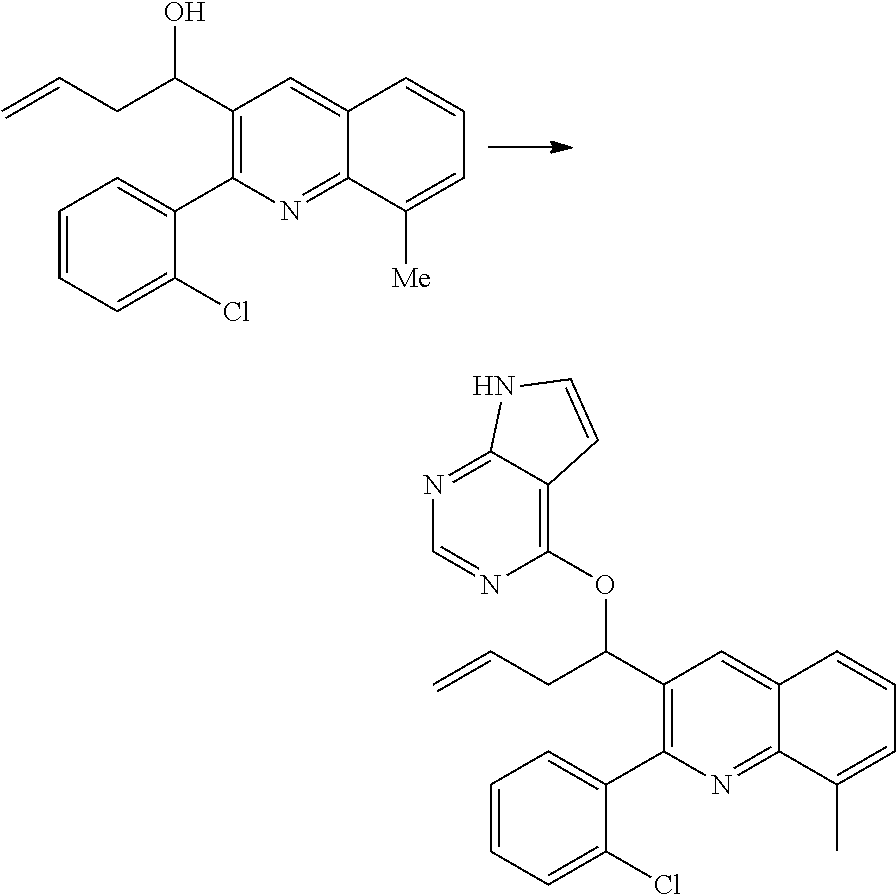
C1=CC=C(Cl)C(C2=C(C(CC=C)O)C=C3C(=N2)C([Me])=CC=C3)=C1.C1=CC=C(Cl)C(C2=C(C(CC=C)OC3=C4C(=NC=N3)NC=C4)C=C3C(=N2)C(C)=CC=C3)=C1
